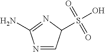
N1=CC(S(O)(=O)=O)N=C1N
